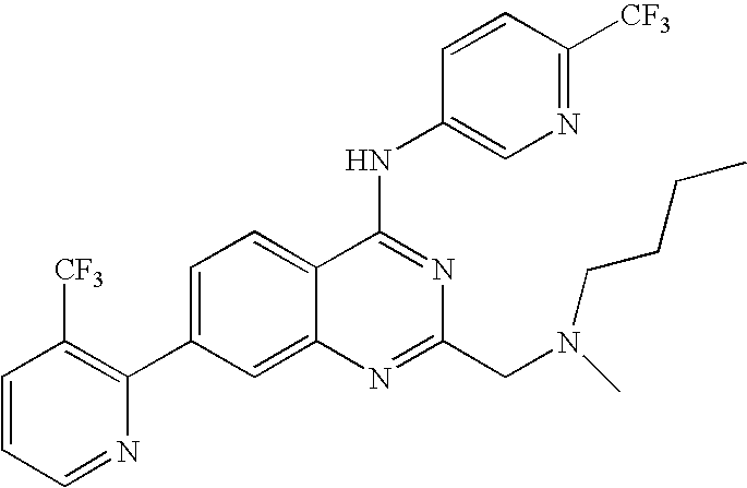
C1=CC=NC(C2=CC=C3C(=C2)N=C(CN(CCCC)C)N=C3NC2=CN=C([CF3])C=C2)=C1[CF3]
